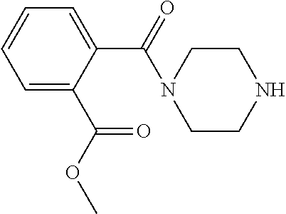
C1=C(C(OC)=O)C(C(=O)N2CCNCC2)=CC=C1
